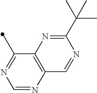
C1(C)=NC=NC2=C1N=C(C(C)(C)C)N=C2
